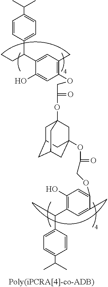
C1=CC(C(C2=CC(C)=C(OCC(OC34CC5CC(CC(OC(=O)COC6=CC(O)=C(C(CC)C7=CC=C(C(C)C)C=C7)C=C6C)(C3)C5)C4)=O)C=C2O)CC)=CC=C1C(C)C
